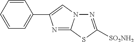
C1=CC=CC=C1C1=CN2C(=N1)SC([SO2NH2])=N2
